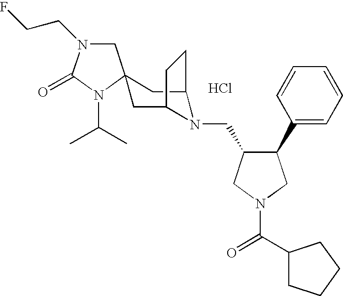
Cl.C1N(CCF)C(=O)N(C(C)C)C12CC1N(CC3C(C4=CC=CC=C4)CN(C(=O)C4CCCC4)C3)C(C2)CC1
